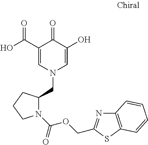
C1(C(=O)O)=CN(CC2N(C(OCC3=NC4=C(S3)C=CC=C4)=O)CCC2)C=C(O)C1=O
